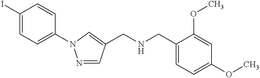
C1(I)=CC=C(N2N=CC(CNCC3=CC=C(OC)C=C3OC)=C2)C=C1
